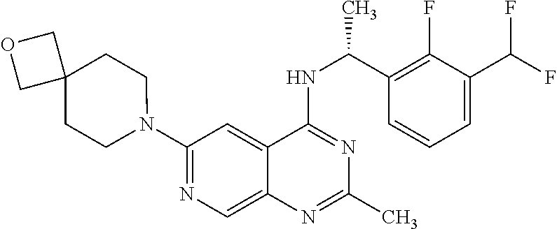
N1(C2=NC=C3C(=C2)C(NC(C2=C(F)C(C(F)F)=CC=C2)C)=NC(C)=N3)CCC2(CC1)COC2
